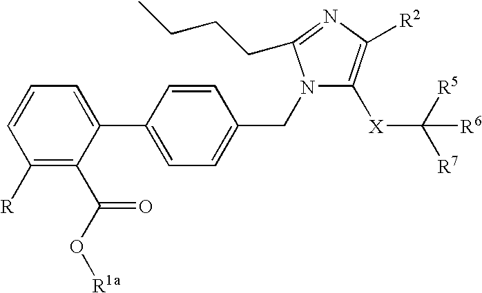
C1=CC([R])=C(C(O[R1a])=O)C(C2=CC=C(CN3C([X]C([R5])([R7])[R6])=C([R2])N=C3CCCC)C=C2)=C1
